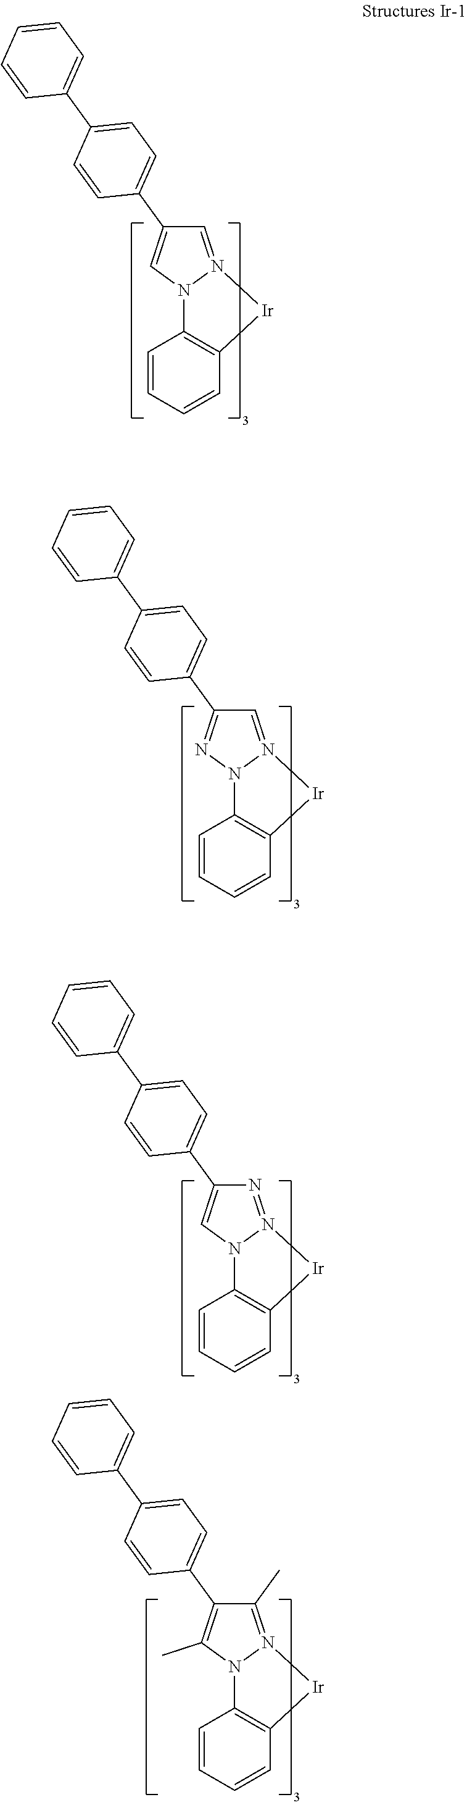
C1=CC=CC2=C1N1N(=CC(C3=CC=C(C4=CC=CC=C4)C=C3)=C1)[Ir]2.C1=CC=CC2=C1N1N(=CC(C3=CC=C(C4=CC=CC=C4)C=C3)=N1)[Ir]2.C1=CC=CC2=C1N1N(=NC(C3=CC=C(C4=CC=CC=C4)C=C3)=C1)[Ir]2.C1=CC=CC2=C1N1N(=C(C)C(C3=CC=C(C4=CC=CC=C4)C=C3)=C1C)[Ir]2
